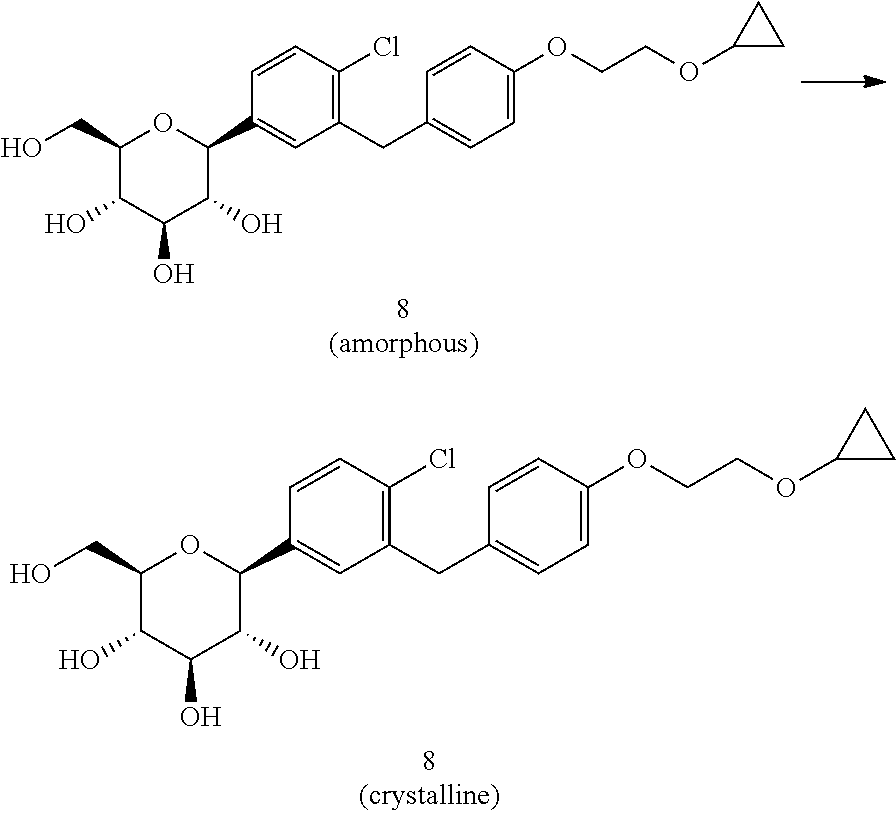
C1=CC(Cl)=C(CC2=CC=C(OCCOC3CC3)C=C2)C=C1C1C(O)C(O)C(O)C(CO)O1.C1=CC(Cl)=C(CC2=CC=C(OCCOC3CC3)C=C2)C=C1C1C(O)C(O)C(O)C(CO)O1
